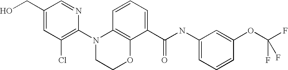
C1(N2CCOC3=C2C=CC=C3C(NC2=CC=CC(OC(F)(F)F)=C2)=O)=C(Cl)C=C(CO)C=N1
